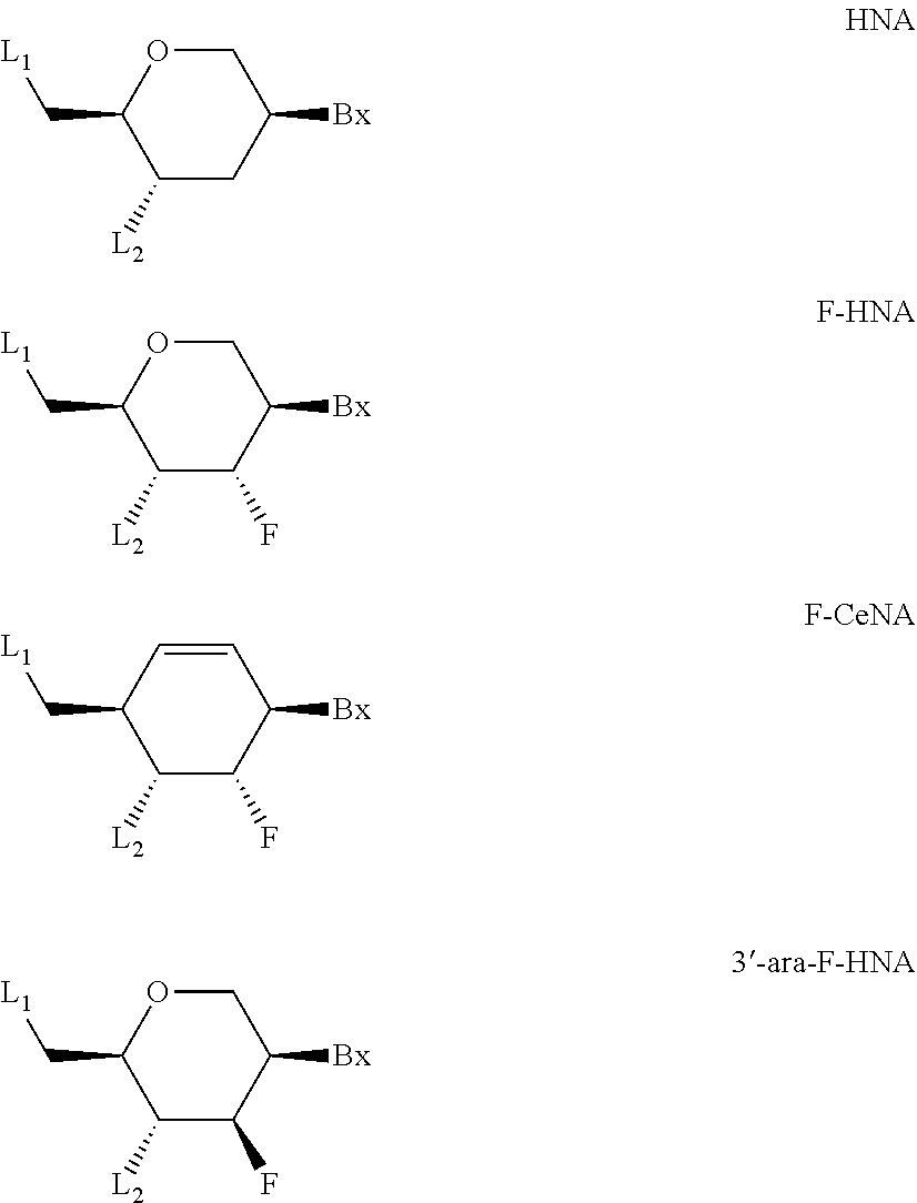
C1OC(C[L1])C([L2])CC1[Bx].C1OC(C[L1])C([L2])C(F)C1[Bx].C1=CC(C[L1])C([L2])C(F)C1[Bx].C1OC(C[L1])C([L2])C(F)C1[Bx]
